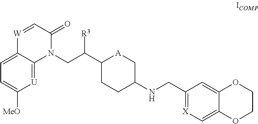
C1=C2C(=[U]C([MeO])=C1)N(CC([R3])C1CCC(NCC3=[X]C=C4C(=C3)OCCO4)C[A]1)C(=O)C=[W]2
